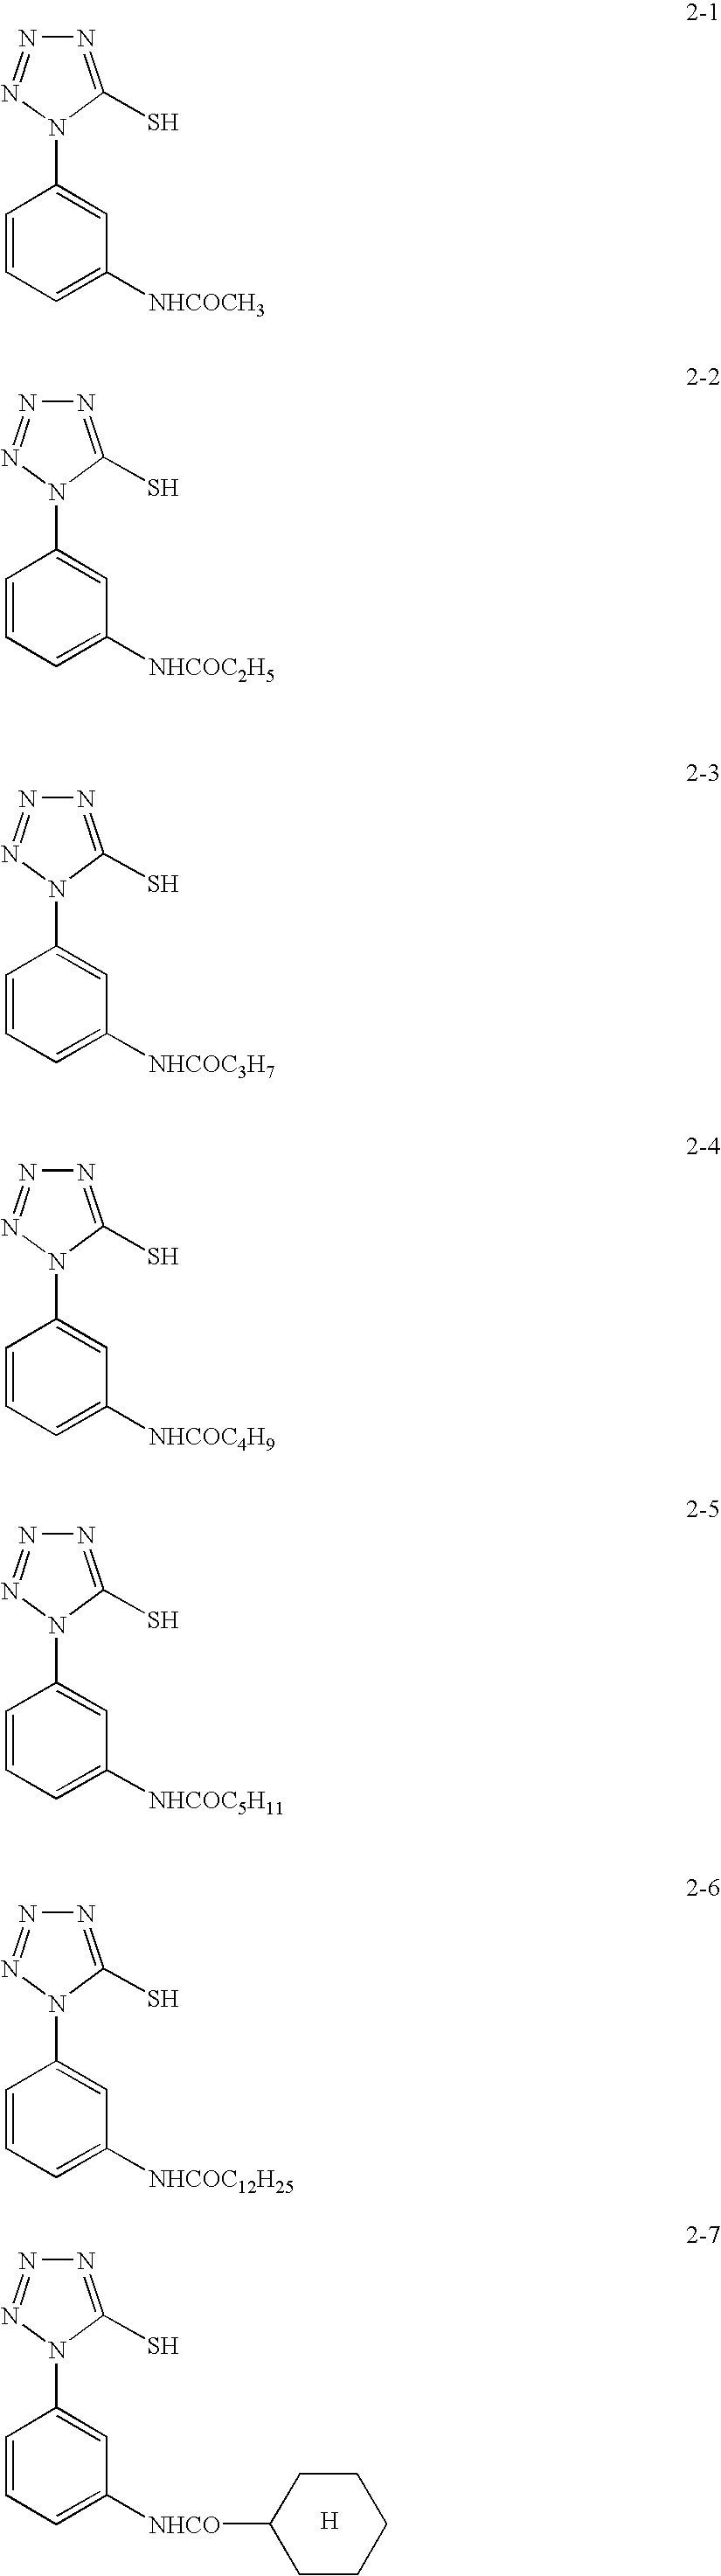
N1=C(S)N(C2=CC([NHCO]C3CCCCC3)=CC=C2)N=N1.[H].N1=C(S)N(C2=CC([NHCOCH3])=CC=C2)N=N1.N1=C(S)N(C2=CC([NHCOC2H5])=CC=C2)N=N1.N1=C(S)N(C2=CC([NHCOC3H7])=CC=C2)N=N1.N1=C(S)N(C2=CC([NHCOC4H9])=CC=C2)N=N1.N1=C(S)N(C2=CC([NHCOC5H11])=CC=C2)N=N1.N1=C(S)N(C2=CC([NHCOC12H25])=CC=C2)N=N1
